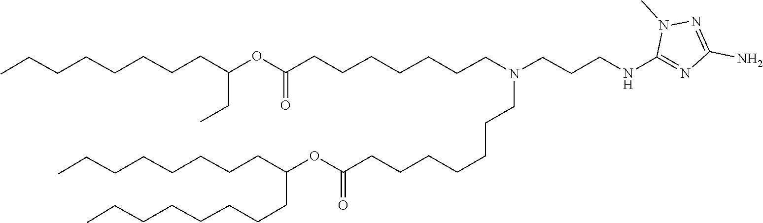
C(CC)(CCCCCCCC)OC(=O)CCCCCCCN(CCCCCCCC(OC(CCCCCCCC)CCCCCCCC)=O)CCCNC1=NC(N)=NN1C
